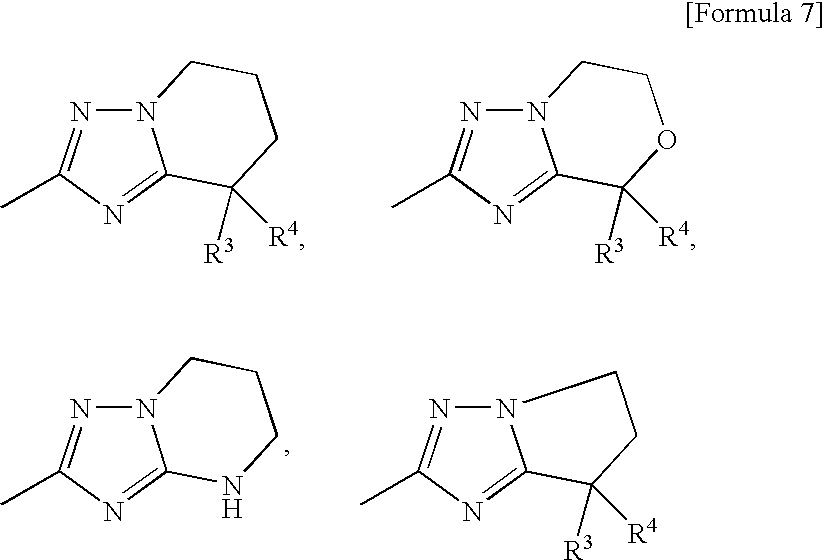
N12N=C(C)N=C1C([R3])([R4])CCC2.N12N=C(C)N=C1C([R3])([R4])OCC2.N12N=C(C)N=C1NCCC2.N12N=C(C)N=C1C([R3])([R4])CC2
